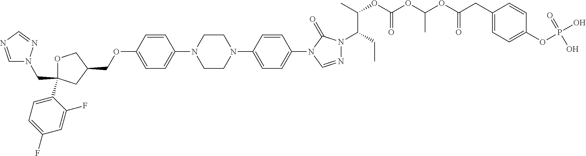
C1OC(C2=CC=C(F)C=C2F)(CN2C=NC=N2)CC1COC1=CC=C(N2CCN(C3=CC=C(N4C=NN(C(CC)C(C)OC(OC(OC(CC5=CC=C(OP(O)(=O)O)C=C5)=O)C)=O)C4=O)C=C3)CC2)C=C1
